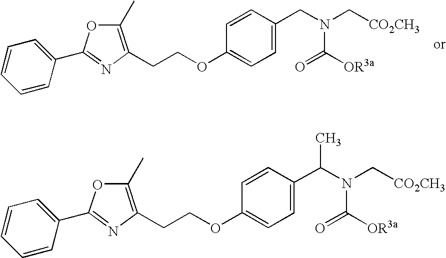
C1(C)=C(CCOC2=CC=C(CN(C[CO2CH3])C(=O)[OR3a])C=C2)N=C(C2=CC=CC=C2)O1.C1(C)=C(CCOC2=CC=C(C(N(C[CO2CH3])C(=O)[OR3a])C)C=C2)N=C(C2=CC=CC=C2)O1
